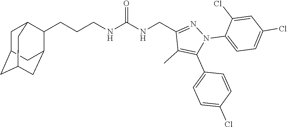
C(NC(NCC1=NN(C2=CC=C(Cl)C=C2Cl)C(C2=CC=C(Cl)C=C2)=C1C)=O)CCC1C2CC3CC(CC1C3)C2
